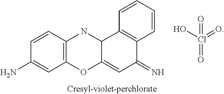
C1=CC(N)=CC2=C1NC1C(=CC(=N)C3=C1C=CC=C3)O2.OCl(=O)(=O)=O
